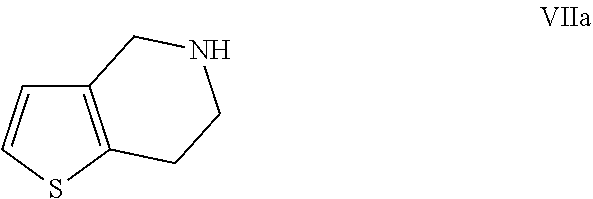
C12=C(SC=C1)CCNC2
